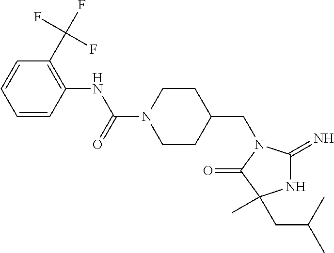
O=C(N1CCC(CN2C(=N)NC(CC(C)C)(C)C2=O)CC1)NC1=C(C(F)(F)F)C=CC=C1
